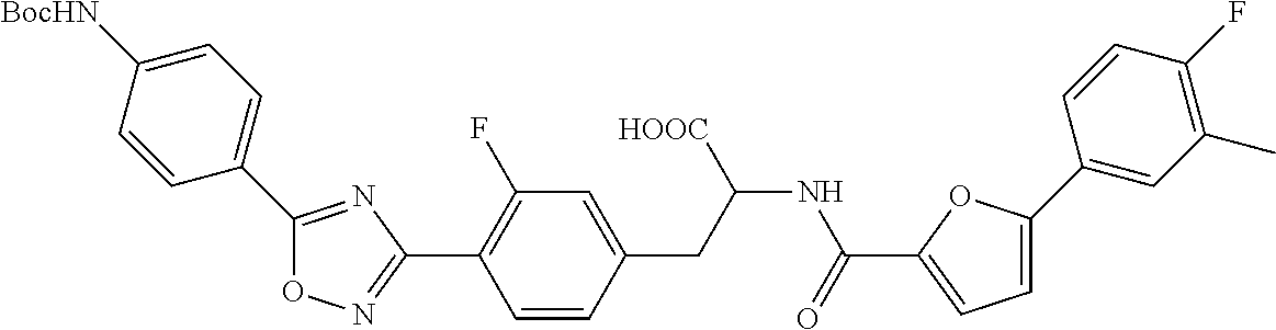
C1(C2=C(F)C=C(CC(NC(=O)C3=CC=C(C4=CC(C)=C(F)C=C4)O3)[HOOC])C=C2)=NOC(C2=CC=C([BocHN])C=C2)=N1
